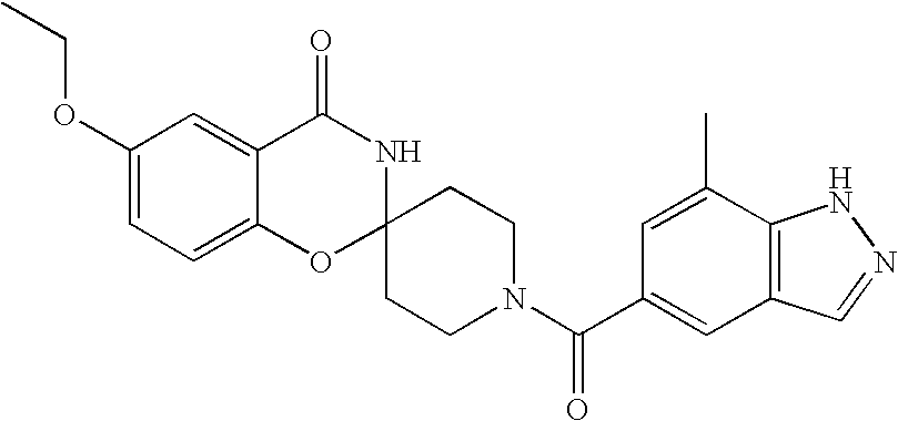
C1(OCC)=CC=C2C(=C1)C(=O)NC1(O2)CCN(C(=O)C2=CC3=C(C(C)=C2)NN=C3)CC1
